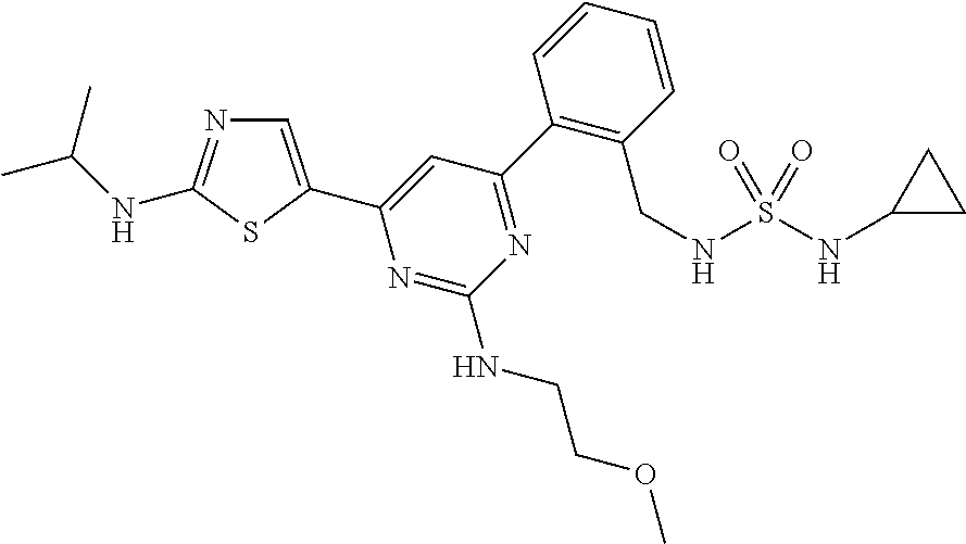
C1=C(C2=CC(C3=C(CNS(NC4CC4)(=O)=O)C=CC=C3)=NC(NCCOC)=N2)SC(NC(C)C)=N1
